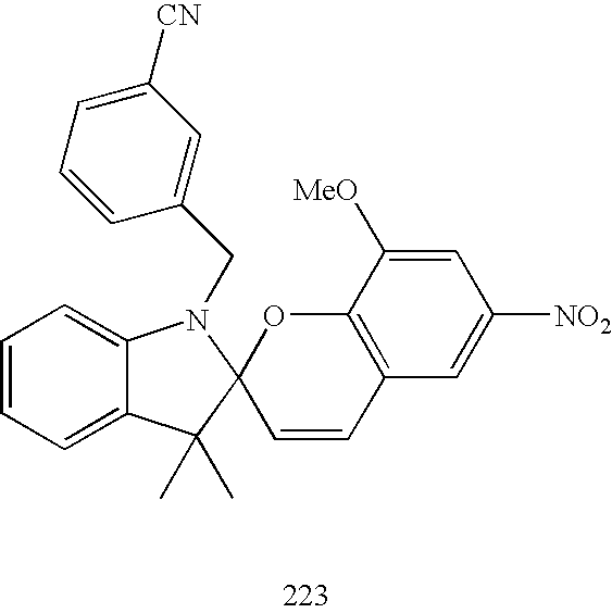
C1=CC=C([CN])C=C1CN1C2=CC=CC=C2C(C)(C)C12C=CC1=C(O2)C([MeO])=CC([NO2])=C1
